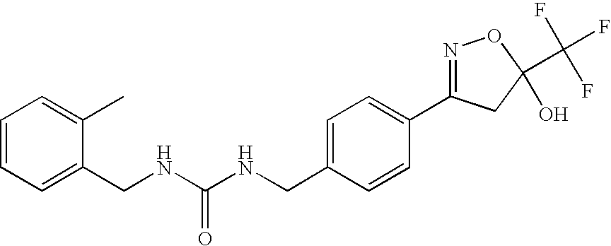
C(NC(NCC1=CC=C(C2=NOC(C(F)(F)F)(O)C2)C=C1)=O)C1=CC=CC=C1C
